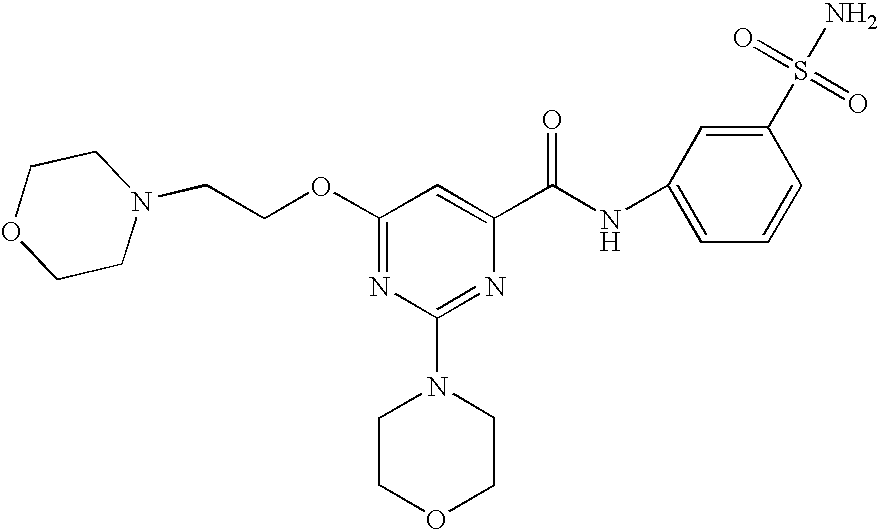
O(C1=NC(N2CCOCC2)=NC(C(NC2=CC=CC(S(N)(=O)=O)=C2)=O)=C1)CCN1CCOCC1
